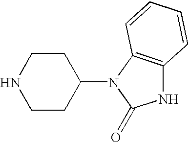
N1CCC(N2C(=O)NC3=C2C=CC=C3)CC1
